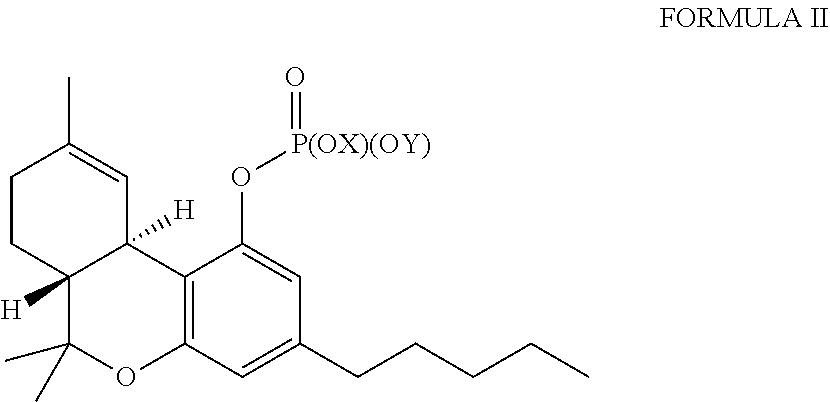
C1CC2([H])C([H])(C=C1C)C1=C(OC2(C)C)C=C(CCCCC)C=C1O[P(OX)(OY)]=O
